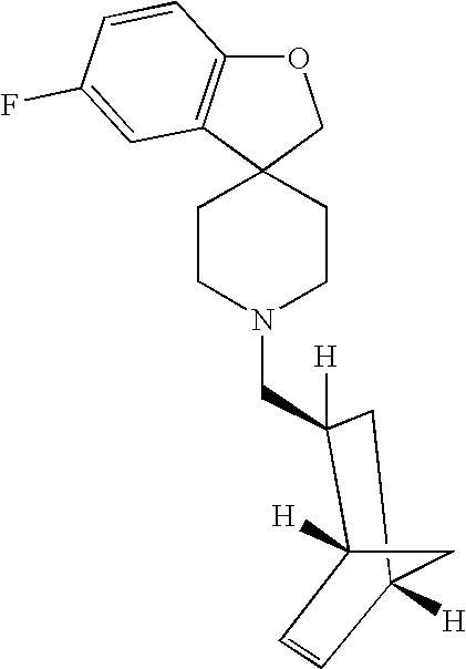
C12(CCN(CC3([H])C4([H])C=CC([H])(C3)C4)CC1)COC1=C2C=C(F)C=C1
